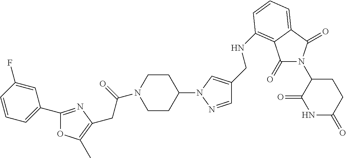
C1=CC(F)=CC(C2=NC(CC(=O)N3CCC(N4C=C(CNC5=C6C(=O)N(C7C(=O)NC(=O)CC7)C(=O)C6=CC=C5)C=N4)CC3)=C(C)O2)=C1
